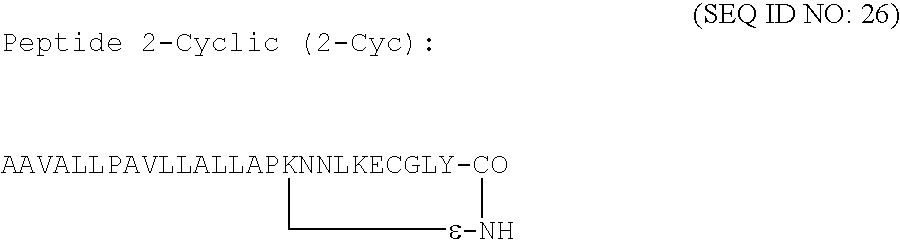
[AAVALLPAVLLALLAPKNNLKECGLY-CO]1[e-NH]C1
